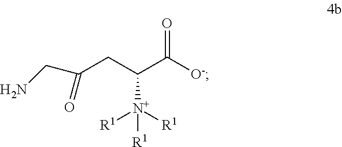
C(CC(C([O-])=O)[N+]([R1])([R1])[R1])(CN)=O
